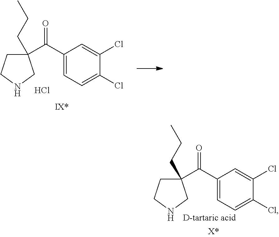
C1(CCC)(C(C2=CC=C(Cl)C(Cl)=C2)=O)CCNC1.Cl.C1(CCC)(C(C2=CC=C(Cl)C(Cl)=C2)=O)CCNC1.[D-tartaric acid]
